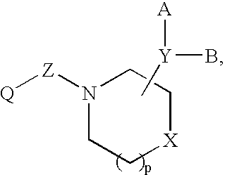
N1([Z][Q])CC[X]CC1.C[Y]([A])B
